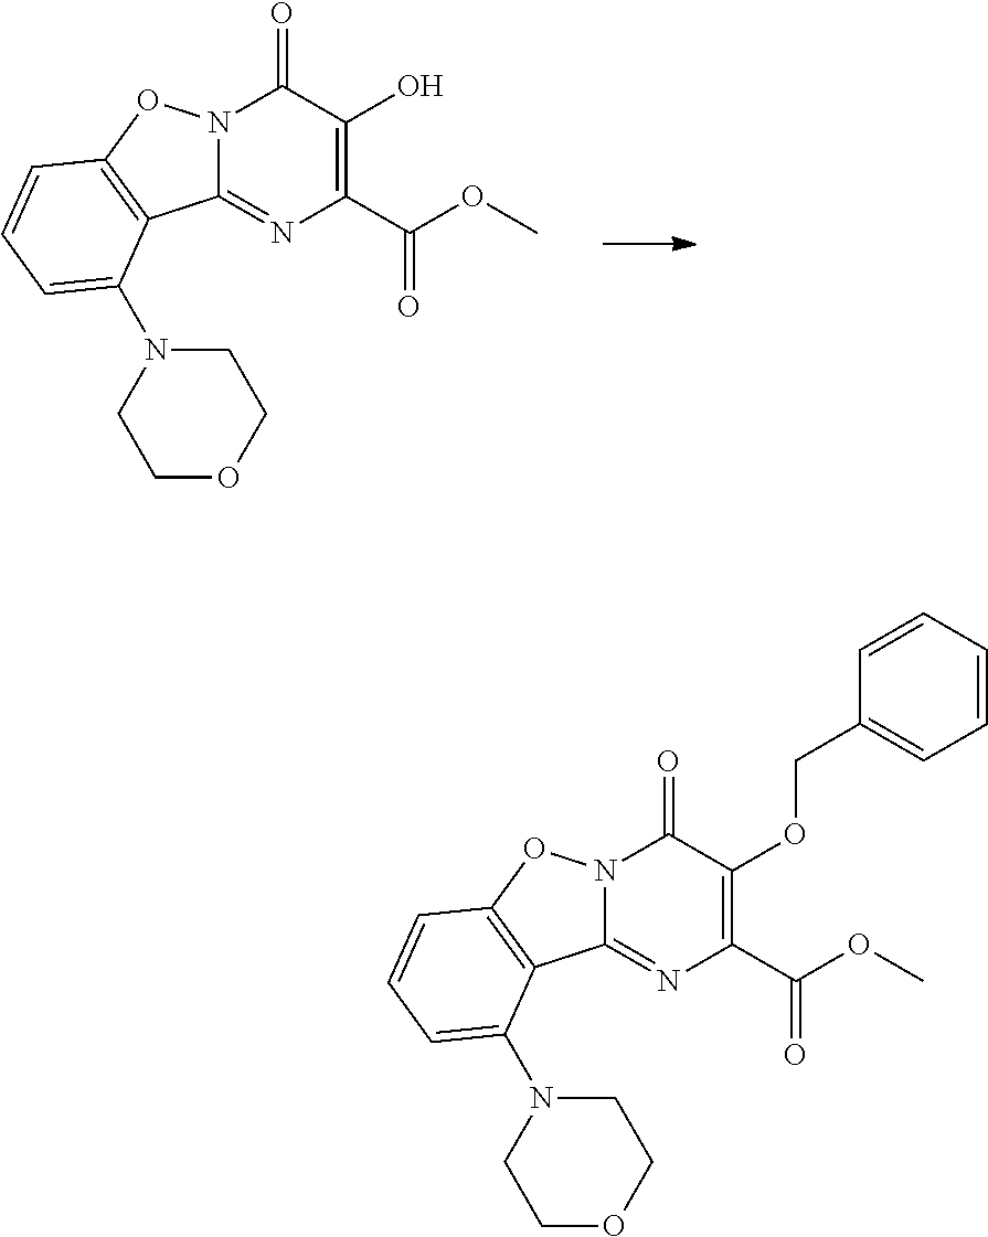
O(C(C1=C(O)C(=O)N2C(=N1)C1=C(O2)C=CC=C1N1CCOCC1)=O)C.O(C(C1=C(OCC2=CC=CC=C2)C(=O)N2C(=N1)C1=C(O2)C=CC=C1N1CCOCC1)=O)C
